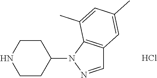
C1NCCC(N2N=CC3=C2C(C)=CC(C)=C3)C1.Cl
